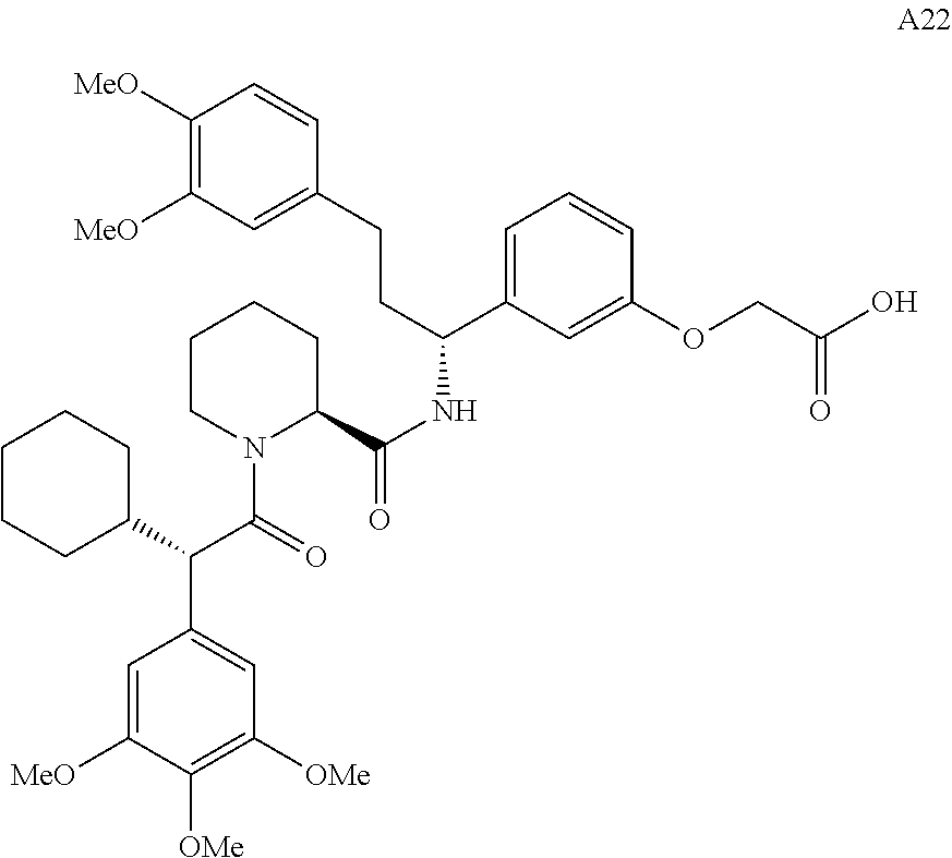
N1(C(=O)C(C2=CC([OMe])=C([OMe])C([MeO])=C2)C2CCCCC2)C(C(=O)NC(C2=CC=CC(OCC(O)=O)=C2)CCC2=CC([MeO])=C([MeO])C=C2)CCCC1
